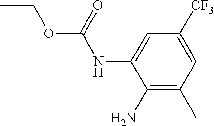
C1([CF3])=CC(C)=C(N)C(NC(=O)OCC)=C1
